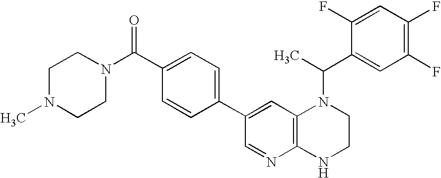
C1(C2=CC3=C(N=C2)NCCN3C(C)C2=CC(F)=C(F)C=C2F)=CC=C(C(N2CCN(C)CC2)=O)C=C1
